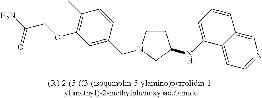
C1CN(CC2=CC(OCC(N)=O)=C(C)C=C2)CC1NC1=CC=CC2=CN=CC=C12
